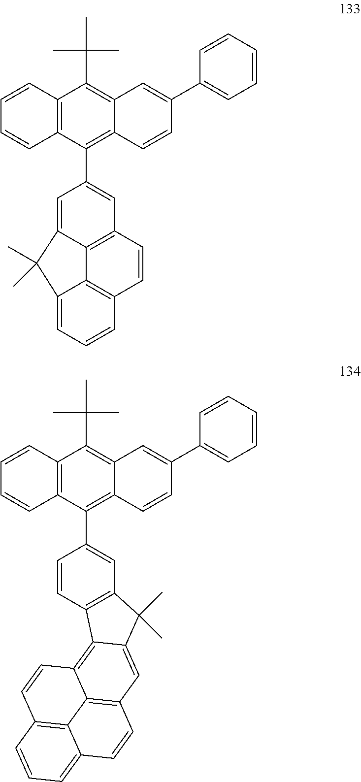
C1=CC=C(C2=CC3=C(C(C)(C)C)C4=C(C(C5=CC6=C7C(=C5)C(C)(C)C5=CC=CC(=C75)C=C6)=C3C=C2)C=CC=C4)C=C1.C1=CC=C(C2=CC3=C(C(C)(C)C)C4=C(C(C5=CC6=C(C=C5)C5=C7C8=C(C=C5C6(C)C)C=CC5=CC=CC(=C85)C=C7)=C3C=C2)C=CC=C4)C=C1
